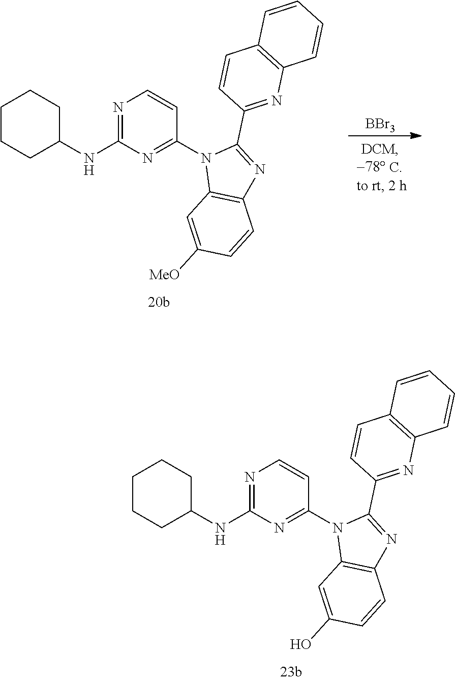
C1CCC(NC2=NC=CC(N3C4=C(N=C3C3=NC5=C(C=C3)C=CC=C5)C=CC([MeO])=C4)=N2)CC1.[BBr3].C1CCC(NC2=NC=CC(N3C4=C(N=C3C3=NC5=C(C=C3)C=CC=C5)C=CC(O)=C4)=N2)CC1
